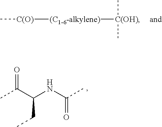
C[C(O)][(C1-6-alkylene)][C(OH)](C)C.C(C(NC(C)=O)CC)(C)=O
